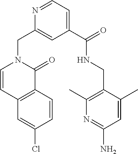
N1=CC=C(C(NCC2=C(C)N=C(N)C=C2C)=O)C=C1CN1C(=O)C2=C(C=C1)C=C(Cl)C=C2
